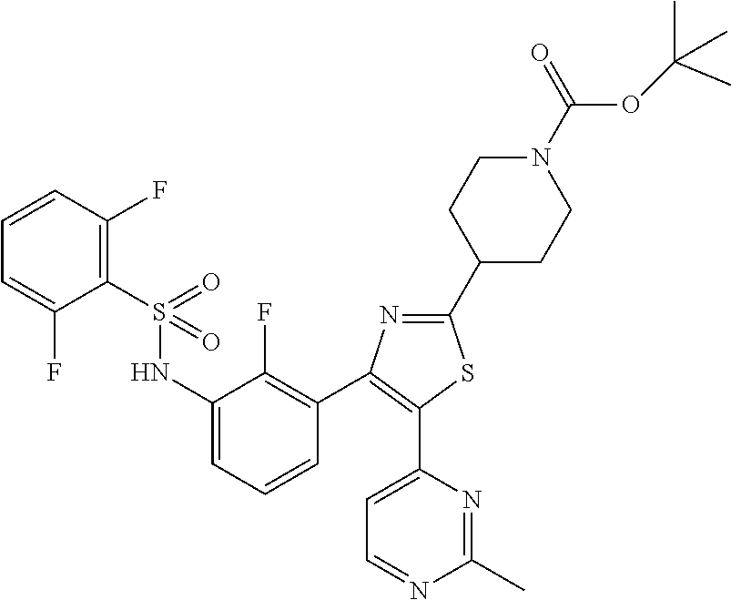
C1(NS(C2=C(F)C=CC=C2F)(=O)=O)=CC=CC(C2=C(C3=CC=NC(C)=N3)SC(C3CCN(C(OC(C)(C)C)=O)CC3)=N2)=C1F
